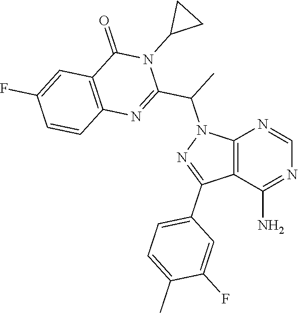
C12=C(C(N)=NC=N1)C(C1=CC=C(C)C(F)=C1)=NN2C(C1=NC2=C(C(=O)N1C1CC1)C=C(F)C=C2)C
